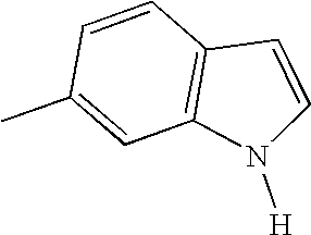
C1(C)=CC2=C(C=C1)C=CN2[H]
